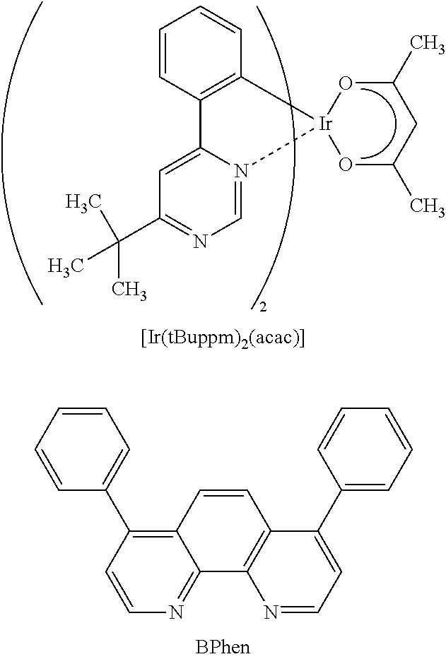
C1=CC2=C(C=C1)[Ir]1(N3=CN=C(C(C)(C)C)C=C23)OC(C)CC(C)O1.C12=C(C3=CC=CC=C3)C=CN=C1C1=C(C=C2)C(C2=CC=CC=C2)=CC=N1
